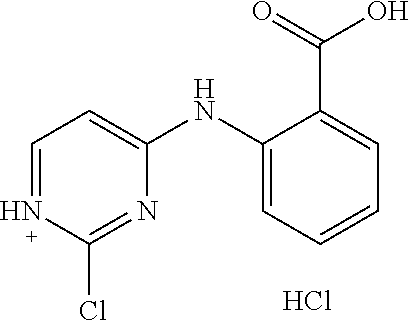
C1=NC(Cl)=NC(NC2=CC=CC=C2C(=O)O)=C1.Cl
